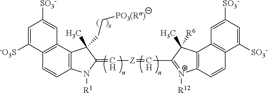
C12=C(C3=C(C=C1)N([R1])C(=C[Z]=CC1=[N+]([R12])C4=C(C1(C)[R6])C1=C(C=C4)C([SO3-])=CC([SO3-])=C1)C3(C)CC[PO3(Rn)])C=C([SO3-])C=C2[-O3S]
